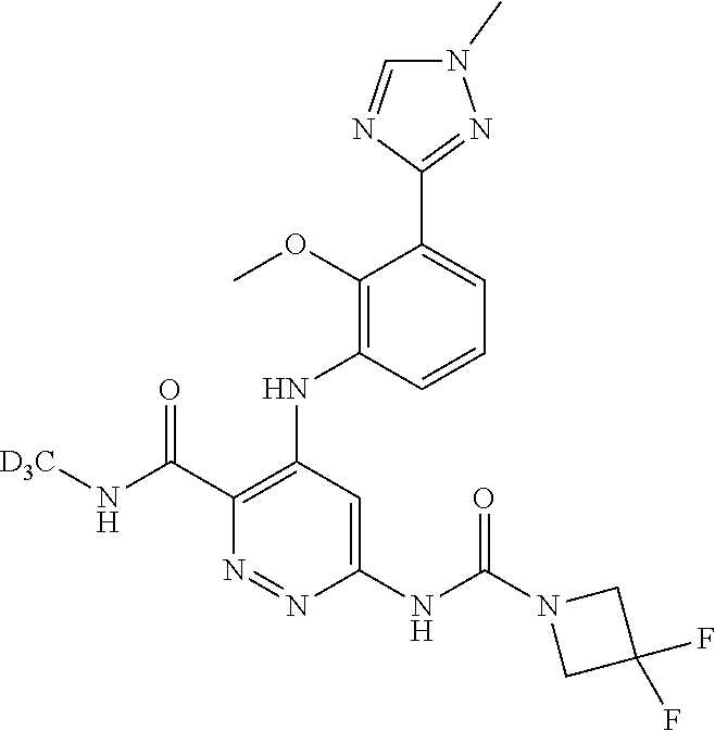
C1=CC(NC2=C(C(=O)N[D3C])N=NC(NC(N3CC(F)(F)C3)=O)=C2)=C(OC)C(C2=NN(C)C=N2)=C1
